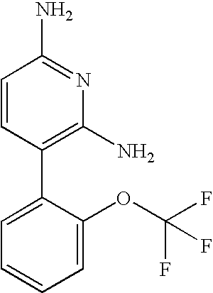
C1=C(OC(F)(F)F)C(C2=C(N)N=C(N)C=C2)=CC=C1
